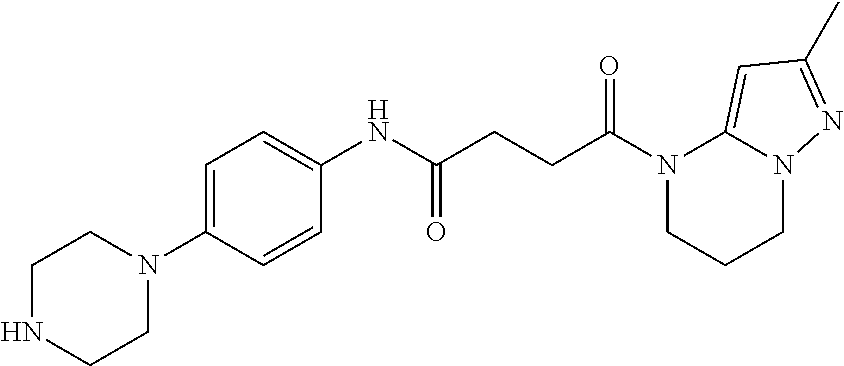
N1(C(CCC(NC2=CC=C(N3CCNCC3)C=C2)=O)=O)CCCN2C1=CC(C)=N2
